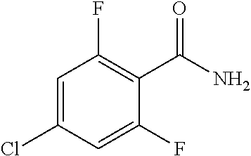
C1=C(F)C(C(N)=O)=C(F)C=C1Cl
